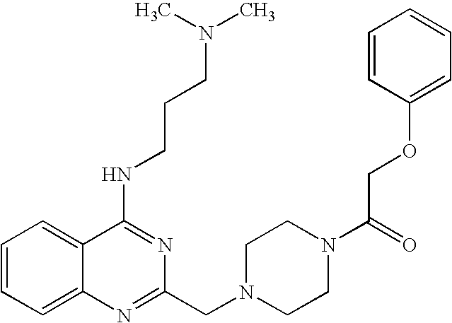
C1=CC=C2C(=C1)C(NCCCN(C)C)=NC(CN1CCN(C(COC3=CC=CC=C3)=O)CC1)=N2
